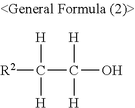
[H]C(C([H])([H])O)([H])[R2]
